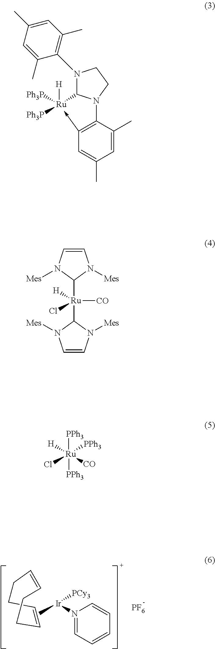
C1=CCCC=CCC1.C1=N([Ir](C)[PCy3])C=CC=C1.[PF6].[Ru]1([H])([Ph3P])([Ph3P])-C2=C(N3C1N(C1=C(C)C=C(C)C=C1C)CC3)C(C)=CC(C)=C2.[Ru]([H])(Cl)([CO])(C1N([Mes])C=CN1[Mes])C1N([Mes])C=CN1[Mes].[Ru]([H])(Cl)([PPh3])([PPh3])([PPh3])[CO]
